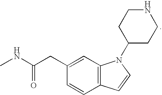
C1=CC2=C(C=C1CC(NC)=O)N(C1CCNCC1)C=C2
